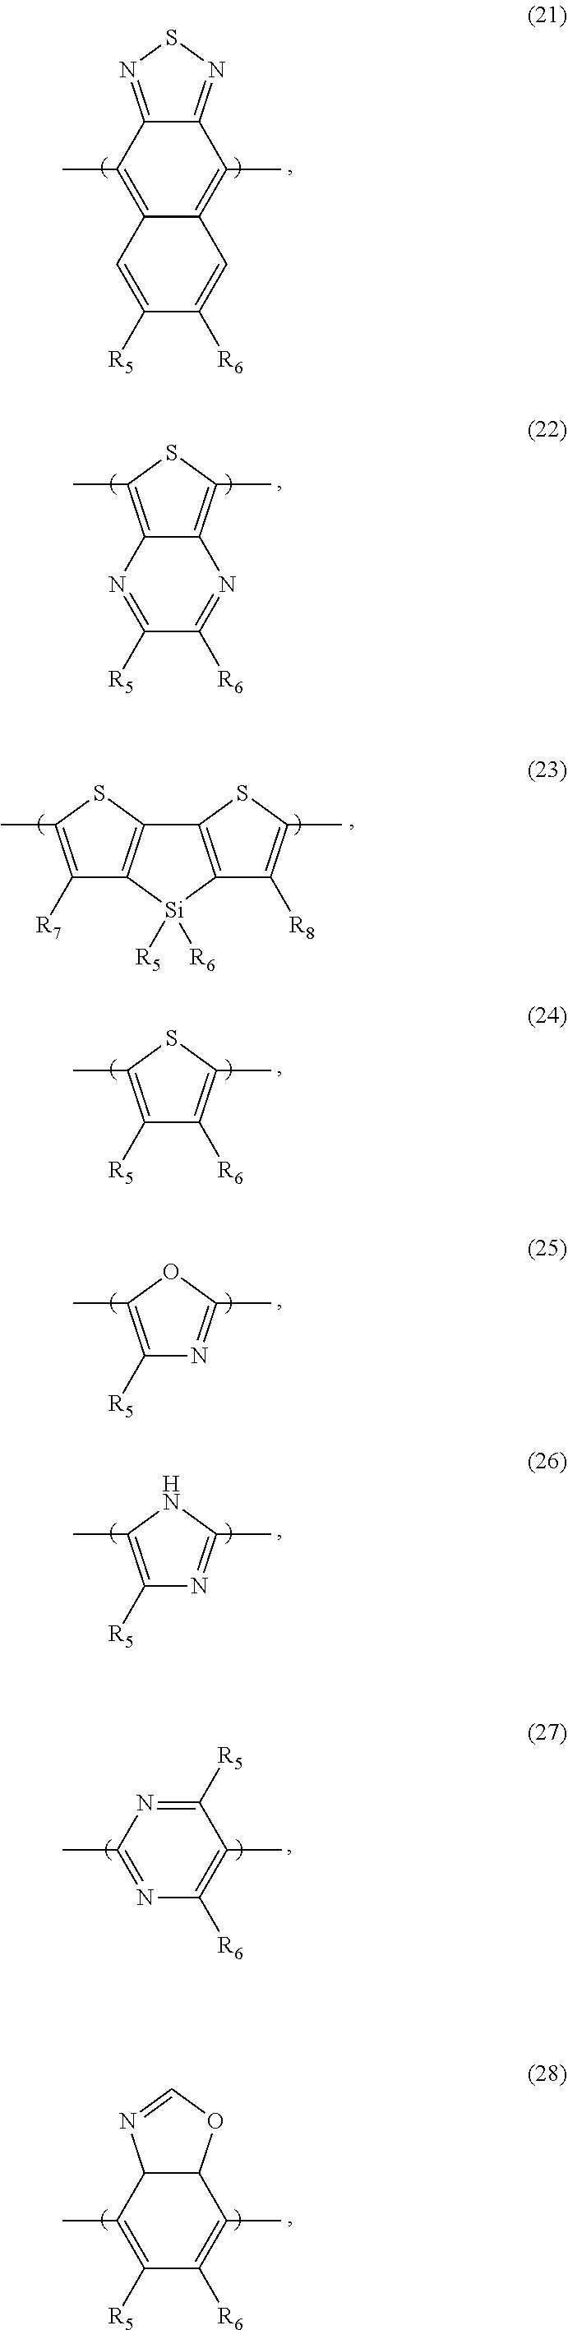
C12=C(C)C3=NSN=C3C(C)=C1C=C([R5])C([R6])=C2.C12=C(SC(C)=C1[R7])C1=C([Si]2([R5])[R6])C([R8])=C(C)S1.C1([R5])=NC(C)=NC([R6])=C1C.C1([R6])=NC2=C(C)SC(C)=C2N=C1[R5].[R6]C1=C(C)SC(C)=C1[R5].N1=C(C)OC(C)=C1[R5].N1=C(C)NC(C)=C1[R5].C1([R6])=C(C)C2C(C(C)=C1[R5])N=CO2
